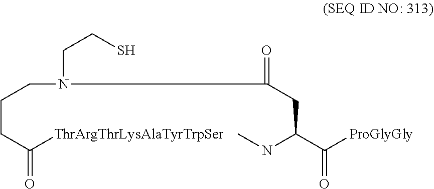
C(C(C([ProGlyGly])=O)NC)C(N(CCCC(=O)[ThrArgThrLysAlaTyrTrpSer])CCS)=O
